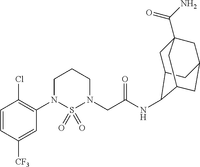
C1=CC([CF3])=CC(N2S(=O)(=O)N(CC(NC3C4CC5(C(N)=O)CC(CC3C5)C4)=O)CCC2)=C1Cl
